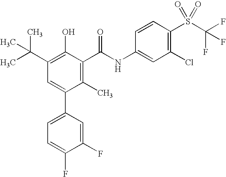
C1(C(C)(C)C)=C(O)C(C(NC2=CC(Cl)=C(S(C(F)(F)F)(=O)=O)C=C2)=O)=C(C)C(C2=CC=C(F)C(F)=C2)=C1
